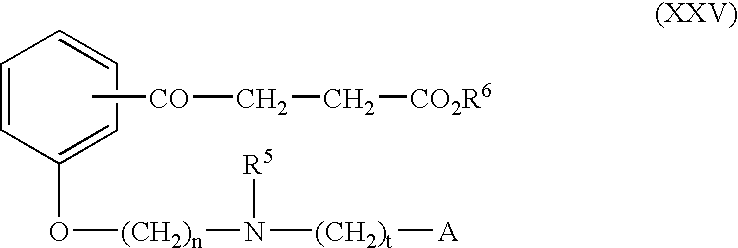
C1=CC(O[(CH2)n]N([(CH2)t][A])[R5])=CC=C1.C[CO]CC[CO2R6]
